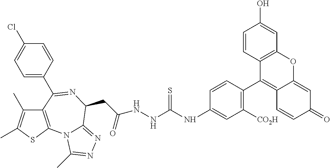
C1=C(C2=NC(CC(NNC(NC3=CC([CO2H])=C(C4=C5C(=CC(=O)C=C5)OC5=C4C=CC(O)=C5)C=C3)=S)=O)C3=NN=C(C)N3C3=C2C(C)=C(C)S3)C=CC(Cl)=C1
